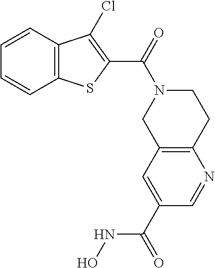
C12=C(C=CC=C1)SC(C(N1CCC3=C(C1)C=C(C(=O)NO)C=N3)=O)=C2Cl
